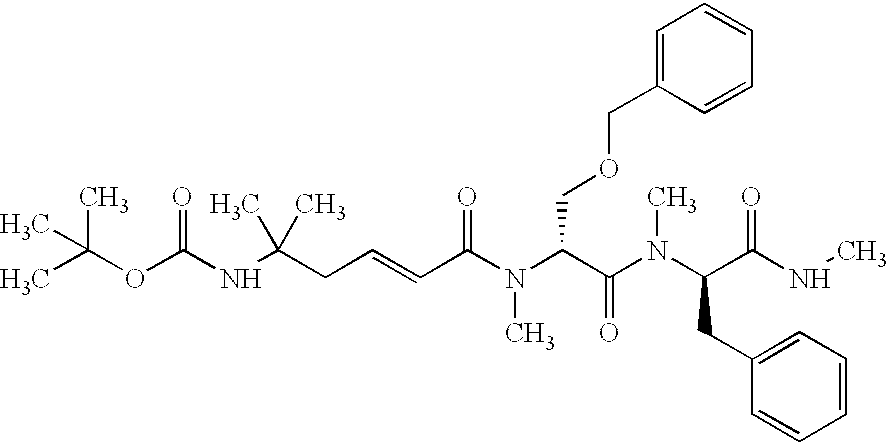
CC(OC(NC(CC=CC(N(C(C(N(C(C(NC)=O)CC1=CC=CC=C1)C)=O)COCC1=CC=CC=C1)C)=O)(C)C)=O)(C)C
